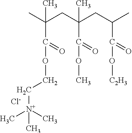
CC(C)(CC(C)(C(=O)OC)CC(C)C(=O)O[C2H3])C(=O)OCC[N+](C)(C)C.[Cl-]
